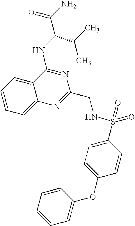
C1=CC=C2C(=C1)C(NC(C(C)C)C(N)=O)=NC(CNS(C1=CC=C(OC3=CC=CC=C3)C=C1)(=O)=O)=N2
